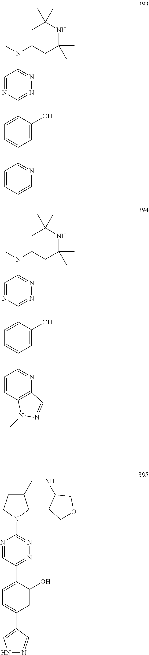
N1=C(C2=CC=C(C3=NC=CC=C3)C=C2O)N=CC(N(C2CC(C)(C)NC(C)(C)C2)C)=N1.N1=C(C2=CC=C(C3=NC4=C(C=C3)N(C)N=C4)C=C2O)N=CC(N(C2CC(C)(C)NC(C)(C)C2)C)=N1.N1=C(C2=CC=C(C3=CNN=C3)C=C2O)C=NC(N2CC(CNC3CCOC3)CC2)=N1
